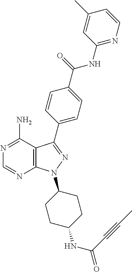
C12=C(C(N)=NC=N1)C(C1=CC=C(C(=O)NC3=NC=CC(C)=C3)C=C1)=NN2C1CCC(NC(=O)C#CC)CC1
